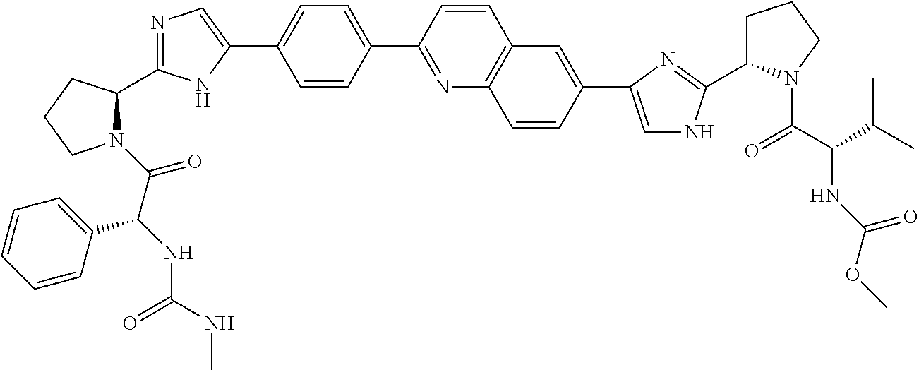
N1(C(C(NC(=O)NC)C2=CC=CC=C2)=O)C(C2=NC=C(C3=CC=C(C4=NC5=C(C=C4)C=C(C4=CNC(C6CCCN6C(C(NC(=O)OC)C(C)C)=O)=N4)C=C5)C=C3)N2)CCC1
